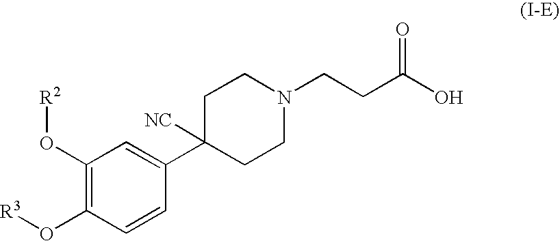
C1(O[R2])=C(O[R3])C=CC(C2([NC])CCN(CCC(O)=O)CC2)=C1
